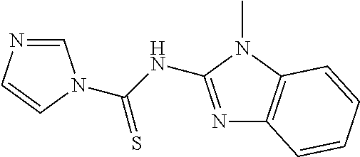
N1=C(NC(=S)N2C=NC=C2)N(C)C2=C1C=CC=C2
